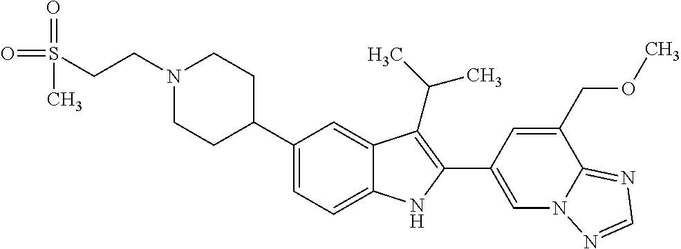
N1(CCS(=O)(C)=O)CCC(C2=CC=C3C(=C2)C(C(C)C)=C(C2=CN4C(=NC=N4)C(COC)=C2)N3)CC1
